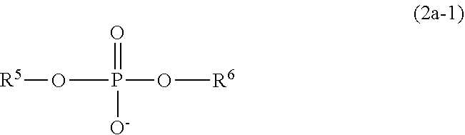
[R5]OP(O[R6])(=O)[O-]
